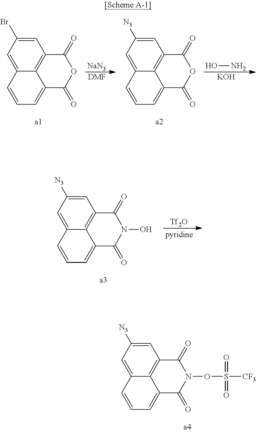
C1=C(Br)C=C2C3=C1C(=O)OC(=O)C3=CC=C2.[NaN3].[DMF].C1=C([N3])C=C2C3=C1C(=O)OC(=O)C3=CC=C2.[KOH].ON.C1=C([N3])C=C2C3=C1C(=O)N(O)C(=O)C3=CC=C2.[Tf2O].C1=C([N3])C=C2C3=C1C(=O)N(OS([CF3])(=O)=O)C(=O)C3=CC=C2
